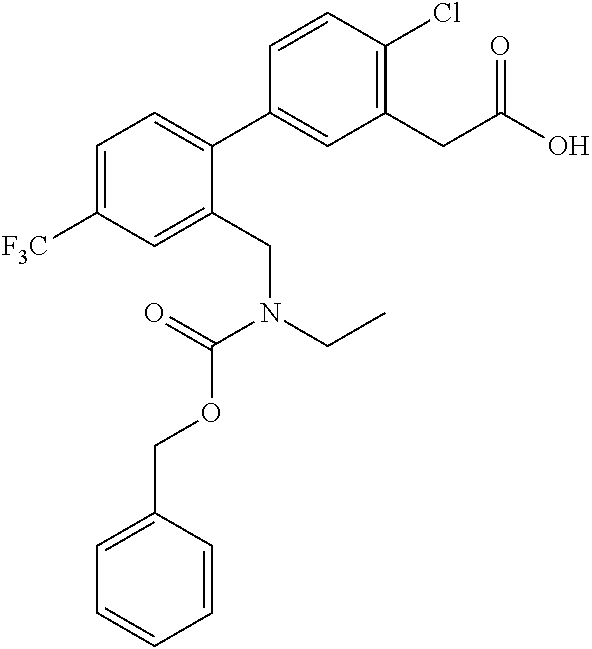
C1=CC(Cl)=C(CC(O)=O)C=C1C1=CC=C([F3C])C=C1CN(CC)C(=O)OCC1=CC=CC=C1
